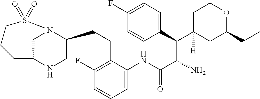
C1C2NCC(CCC3=C(F)C=CC=C3NC(C(N)C(C3=CC=C(F)C=C3)C3([H])CC(CC)OCC3)=O)N1S(=O)(=O)CCC2
